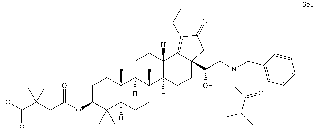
C1C(OC(CC(C(O)=O)(C)C)=O)C(C)(C)C2([H])C(C)(C1)C1([H])C(C)(CC2)C2(C)C([H])(CC1)C1=C(C(C)C)C(=O)CC1(C(CN(CC1=CC=CC=C1)CC(=O)N(C)C)O)CC2
